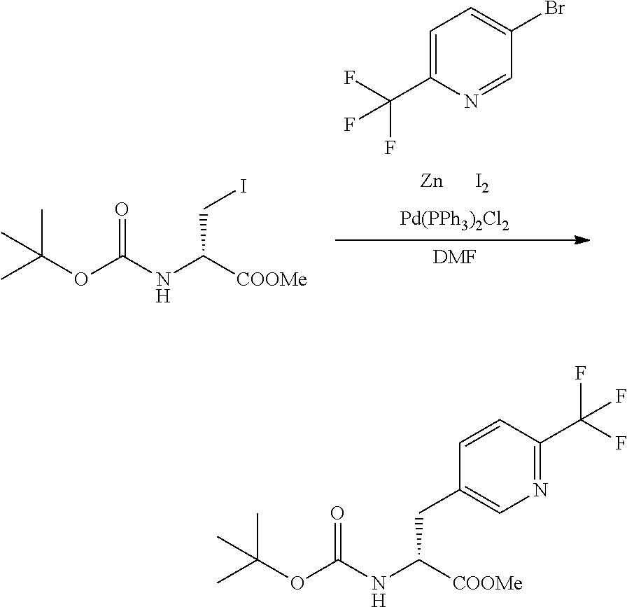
[Zn].[I2].C1=C(C(F)(F)F)N=CC(Br)=C1.[Pd(PPh3)2Cl2].[DMF].CC(OC(NC([COOMe])CI)=O)(C)C.CC(OC(NC([COOMe])CC1=CN=C(C(F)(F)F)C=C1)=O)(C)C
